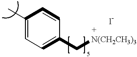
C1(C)=CC=C(C[N(CH2CH3)3])C=C1
